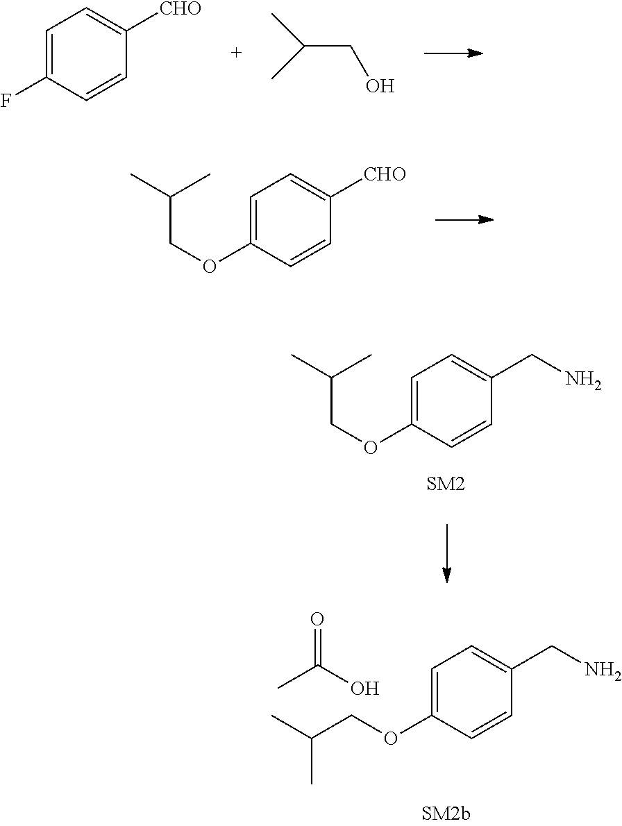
C1=C(OCC(C)C)C=CC(CN)=C1.O=C(C)O.C1=C(OCC(C)C)C=CC(CN)=C1.C1=C(OCC(C)C)C=CC([CHO])=C1.C1=C(F)C=CC([CHO])=C1.C(CO)(C)C
